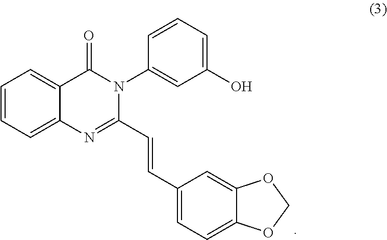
C1=CC=C2C(=C1)C(=O)N(C1=CC(O)=CC=C1)C(C=CC1=CC=C3C(=C1)OCO3)=N2
